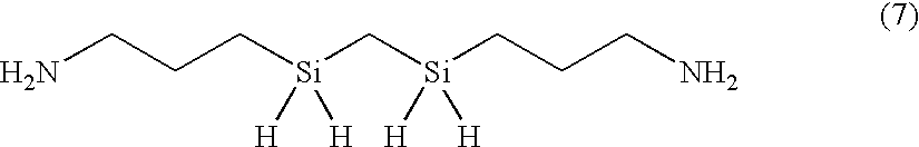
NCCC[Si](C[Si](CCCN)([H])[H])([H])[H]
